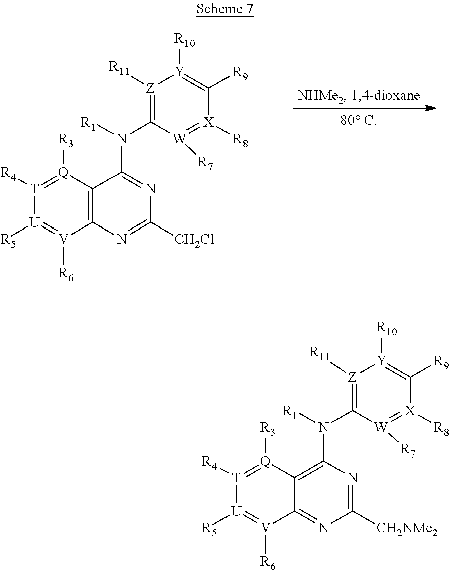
[T]1([R4])=[Q]([R3])C2=C([V]([R6])=[U]1[R5])N=C([CH2Cl])N=C2N([R1])C1=[Z]([R11])[Y]([R10])=C([R9])[X]([R8])=[W]1[R7].[T]1([R4])=[Q]([R3])C2=C(N([R1])C3=[Z]([R11])[Y]([R10])=C([R9])[X]([R8])=[W]3[R7])N=C([CH2NMe2])N=C2[V]([R6])=[U]1[R5]
